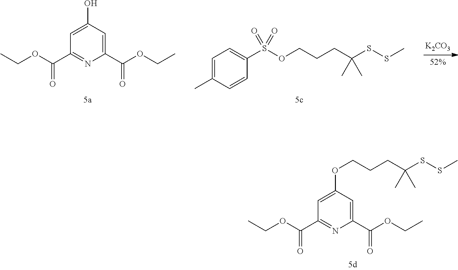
C1=C(OCCCC(SSC)(C)C)C=C(C(=O)OCC)N=C1C(=O)OCC.C1=C(C)C=CC(S(OCCCC(SSC)(C)C)(=O)=O)=C1.C1=C(O)C=C(C(=O)OCC)N=C1C(=O)OCC.[K2CO3]
